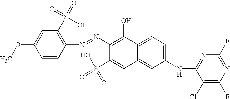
C1(OC)=CC(S(=O)(=O)O)=C(N=NC2=C(O)C3=CC=C(NC4=NC(F)=NC(F)=C4Cl)C=C3C=C2S(=O)(O)=O)C=C1
